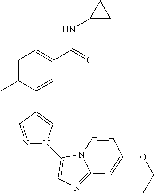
C1=C(C)C(C2=CN(C3=CN=C4N3C=CC(OCC)=C4)N=C2)=CC(C(=O)NC2CC2)=C1
